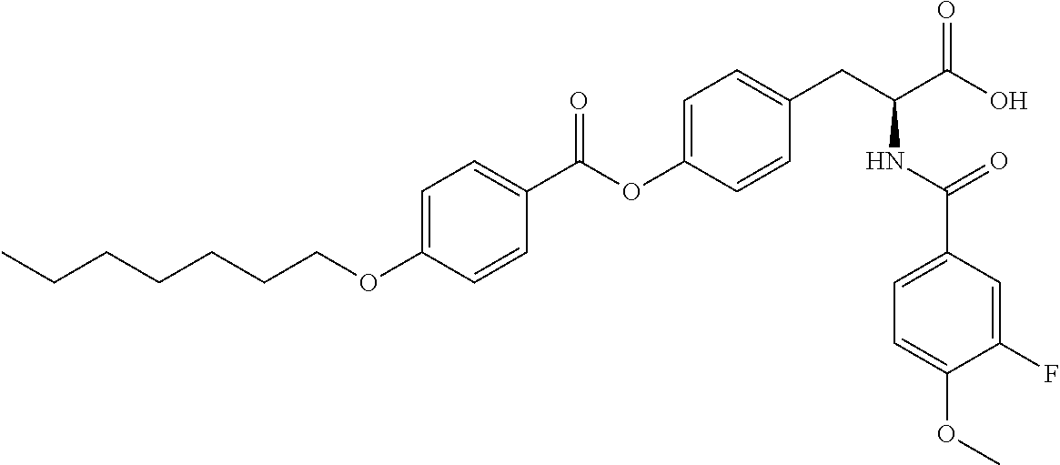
C1=C(OCCCCCCC)C=CC(C(OC2=CC=C(CC(C(O)=O)NC(C3=CC=C(OC)C(F)=C3)=O)C=C2)=O)=C1
